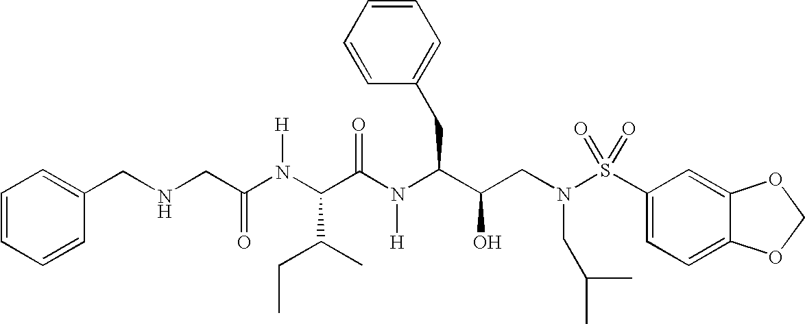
C1(CNCC(N(C(C(N([H])C(C(O)CN(S(=O)(=O)C2=CC=C3C(=C2)OCO3)CC(C)C)CC2=CC=CC=C2)=O)C(CC)C)[H])=O)=CC=CC=C1
